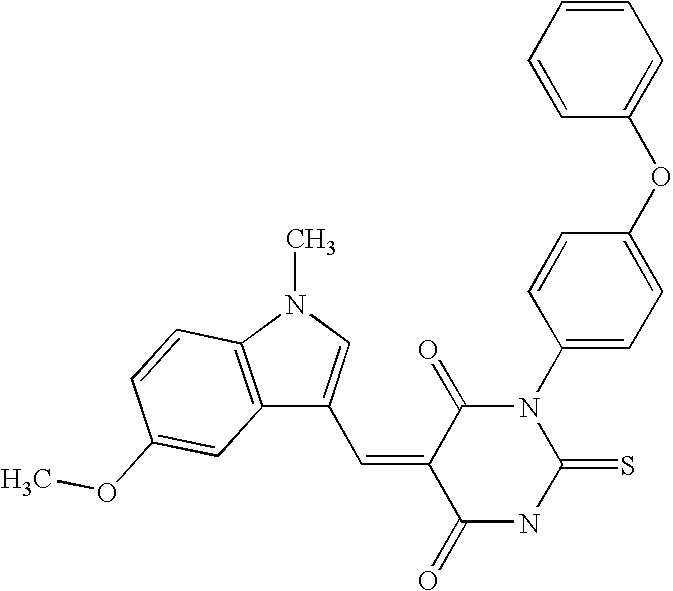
C12=C(N(C)C=C1C=C1C(=O)NC(=S)N(C3=CC=C(OC4=CC=CC=C4)C=C3)C1=O)C=CC(OC)=C2
